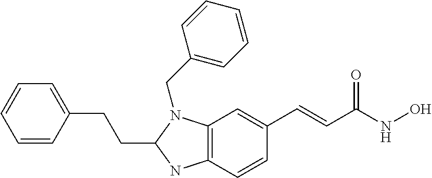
C12=C(C=CC(C=CC(NO)=O)=C1)NC(CCC1=CC=CC=C1)N2CC1=CC=CC=C1
